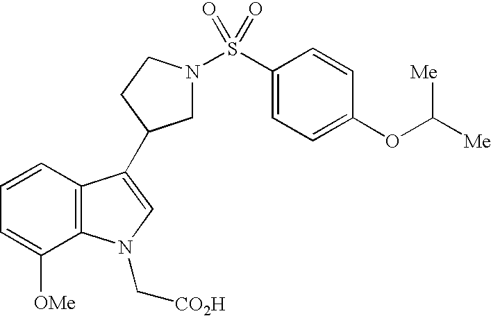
C1=C([OMe])C2=C(C=C1)C(C1CN(S(C3=CC=C(OC([Me])[Me])C=C3)(=O)=O)CC1)=CN2C[CO2H]
